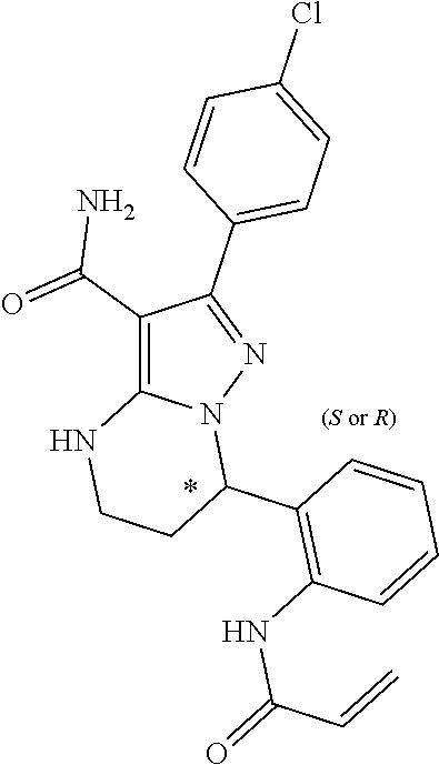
C1(C(N)=O)=C2N(N=C1C1=CC=C(Cl)C=C1)C(C1=C(NC(C=C)=O)C=CC=C1)CCN2
